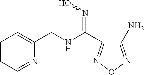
C1(N)=NON=C1C(NCC1=CC=CC=N1)=NO
